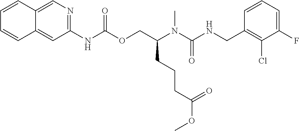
C1=CC(CNC(N(C(COC(NC2=NC=C3C(=C2)C=CC=C3)=O)CCCC(OC)=O)C)=O)=C(Cl)C(F)=C1
